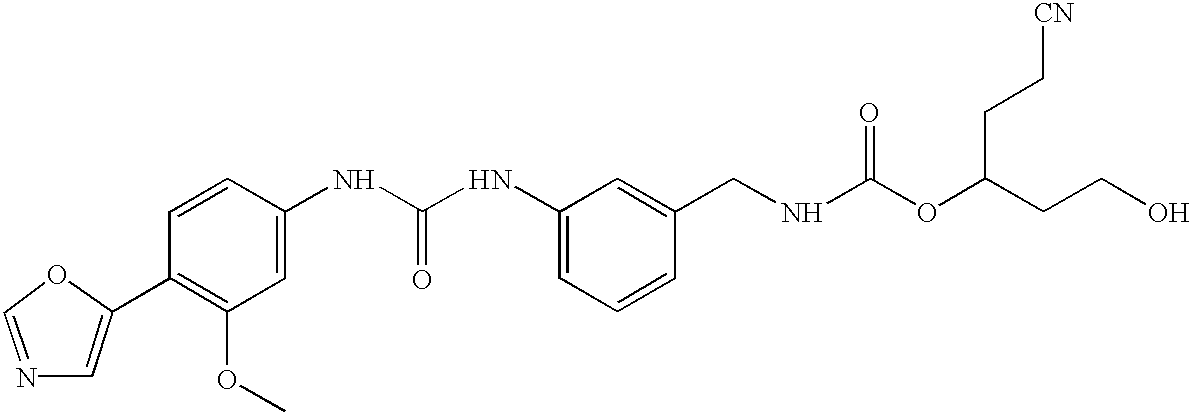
C1=C(C2=C(OC)C=C(NC(NC3=CC=CC(CNC(OC(CCO)CC[CN])=O)=C3)=O)C=C2)OC=N1
